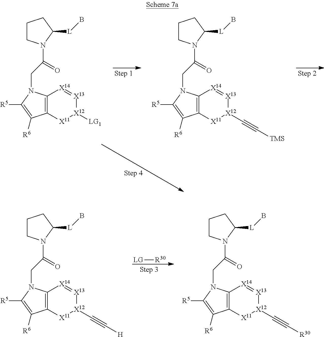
C12=C([X11][X12]([LG1])[X13]=[X14]1)C([R6])=C([R5])N2CC(=O)N1CCCC1[L]B.C12=C([X11][X12](C#C[TMS])[X13]=[X14]1)C([R6])=C([R5])N2CC(=O)N1CCCC1[L]B.[LG][R30].C12=C([X11][X12](C#C[H])[X13]=[X14]1)C([R6])=C([R5])N2CC(=O)N1CCCC1[L]B.C12=C([X11][X12](C#C[R30])[X13]=[X14]1)C([R6])=C([R5])N2CC(=O)N1CCCC1[L]B
